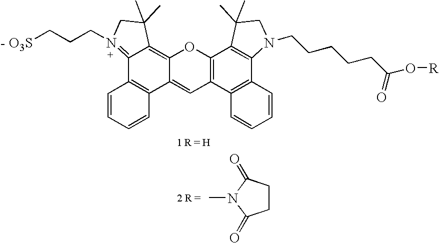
[- O3S]CCCN1=C2C3=C(C4=CC5=C(OC4=C2C(C)(C)C1)C1=C(C2=C5C=CC=C2)N(CCCCCC(=O)O[R])CC1(C)C)C=CC=C3.C1CC(=O)N(C)C1=O
